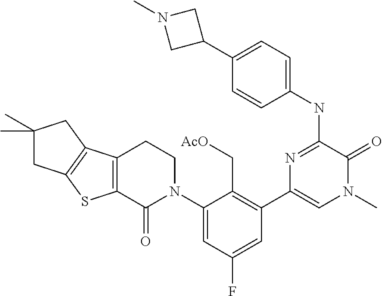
N1=C(NC2=CC=C(C3CN(C)C3)C=C2)C(=O)N(C)C=C1C1=C(C[AcO])C(N2CCC3=C(C2=O)SC2=C3CC(C)(C)C2)=CC(F)=C1
